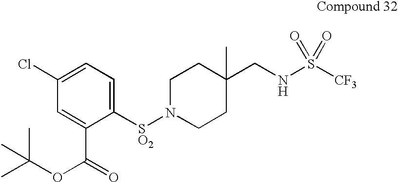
C1N([SO2]C2=CC=C(Cl)C=C2C(=O)OC(C)(C)C)CCC(CNS([CF3])(=O)=O)(C)C1
